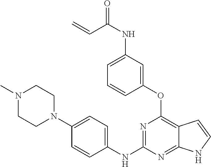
N1(C)CCN(C2=CC=C(NC3=NC(OC4=CC(NC(=O)C=C)=CC=C4)=C4C(=N3)NC=C4)C=C2)CC1
